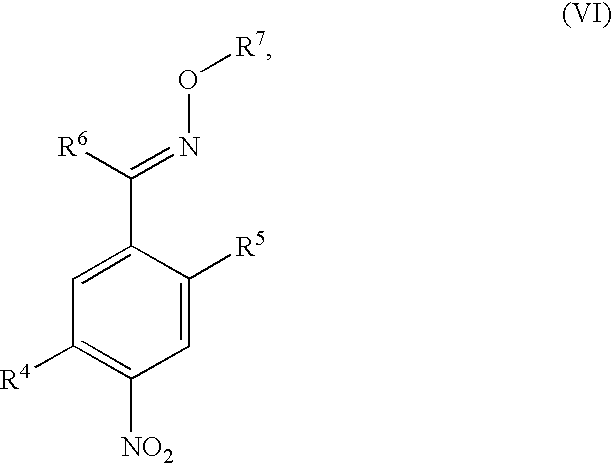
C1([NO2])=C([R4])C=C(C([R6])=NO[R7])C([R5])=C1
